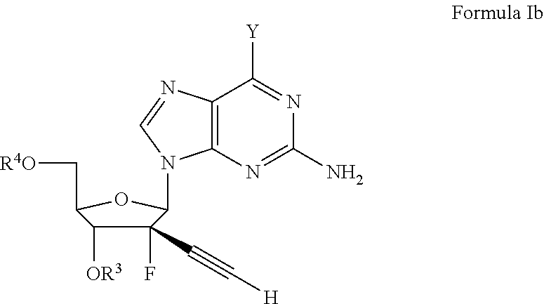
C1(F)(C#C[H])C([OR3])C(C[R4O])OC1N1C2=C(C([Y])=NC(N)=N2)N=C1
